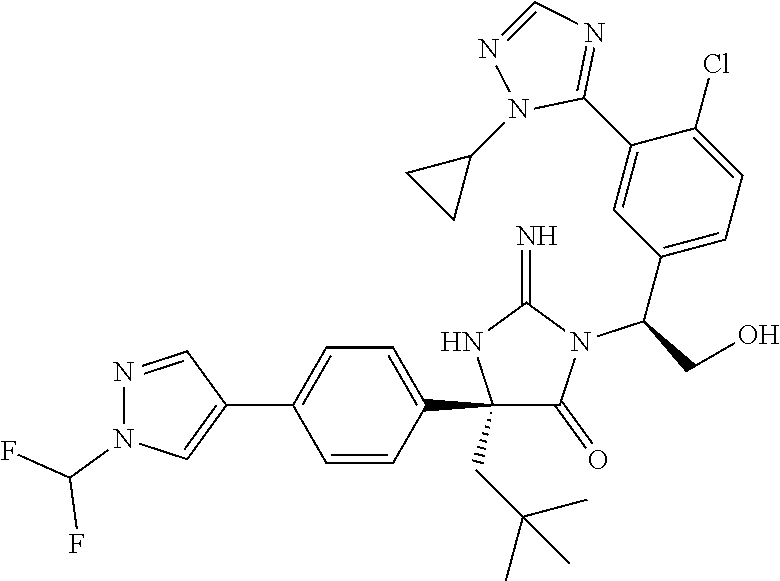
C1(C2=CC=C(C3=CN(C(F)F)N=C3)C=C2)(CC(C)(C)C)C(=O)N(C(C2=CC=C(Cl)C(C3=NC=NN3C3CC3)=C2)CO)C(=N)N1
